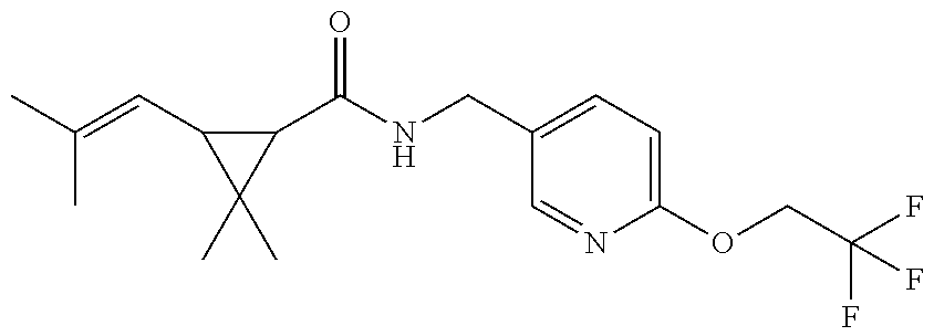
CC(C)=CC1C(C)(C)C1C(=O)NCC1=CC=C(OCC(F)(F)F)N=C1
